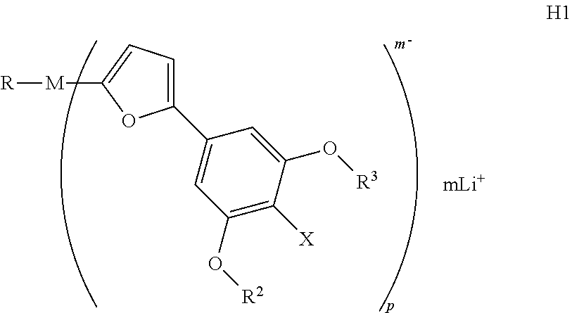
C1(C2=CC(O[R2])=C([X])C(O[R3])=C2)=CC=C([M][R])O1
